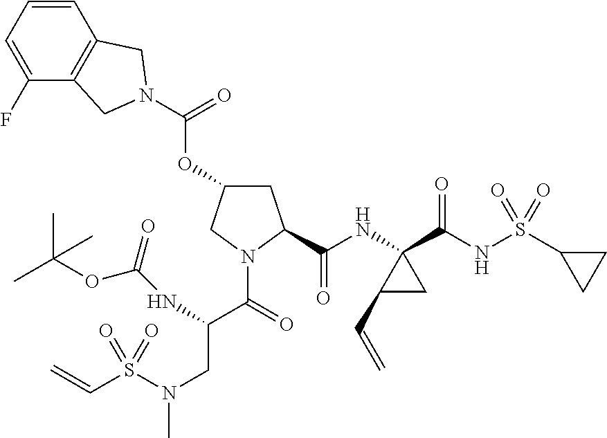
C1=C(F)C2=C(C=C1)CN(C(OC1CC(C(NC3(C(NS(C4CC4)(=O)=O)=O)C(C=C)C3)=O)N(C(=O)C(CN(C)S(C=C)(=O)=O)NC(OC(C)(C)C)=O)C1)=O)C2
